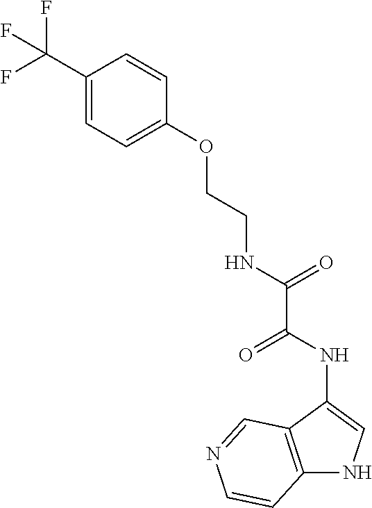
C1(C(F)(F)F)=CC=C(OCCNC(C(NC2=CNC3=C2C=NC=C3)=O)=O)C=C1
